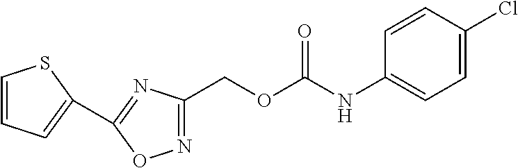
C1(NC(OCC2=NOC(C3=CC=CS3)=N2)=O)=CC=C(Cl)C=C1
